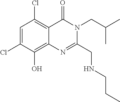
C1=C(Cl)C(O)=C2C(=C1Cl)C(=O)N(CC(C)C)C(CNCCC)=N2
